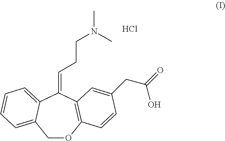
C1OC2=C(C(=CCCN(C)C)C3=CC=CC=C13)C=C(CC(=O)O)C=C2.Cl
